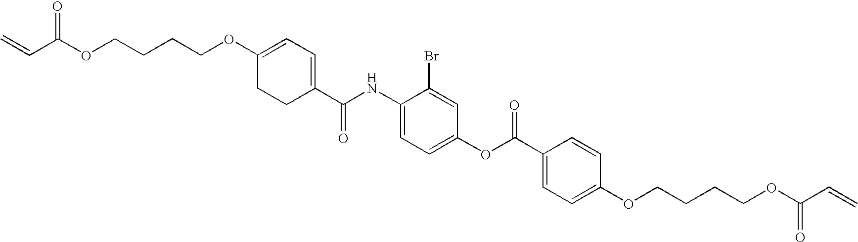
C1(OCCCCOC(C=C)=O)=CC=C(C(NC2=CC=C(OC(C3=CC=C(OCCCCOC(C=C)=O)C=C3)=O)C=C2Br)=O)CC1
